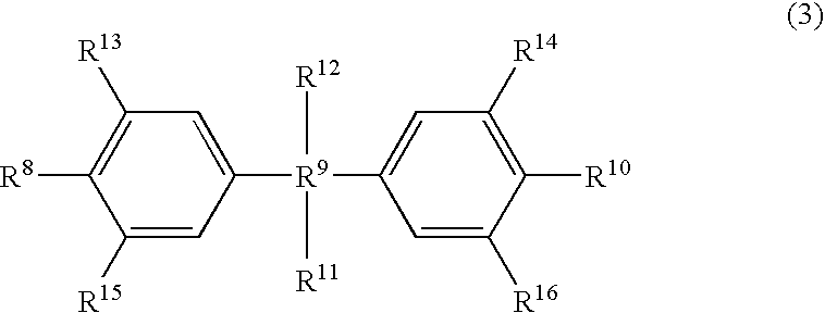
C1([R15])=CC([R9]([R12])([R11])C2=CC([R14])=C([R10])C([R16])=C2)=CC([R13])=C1[R8]
